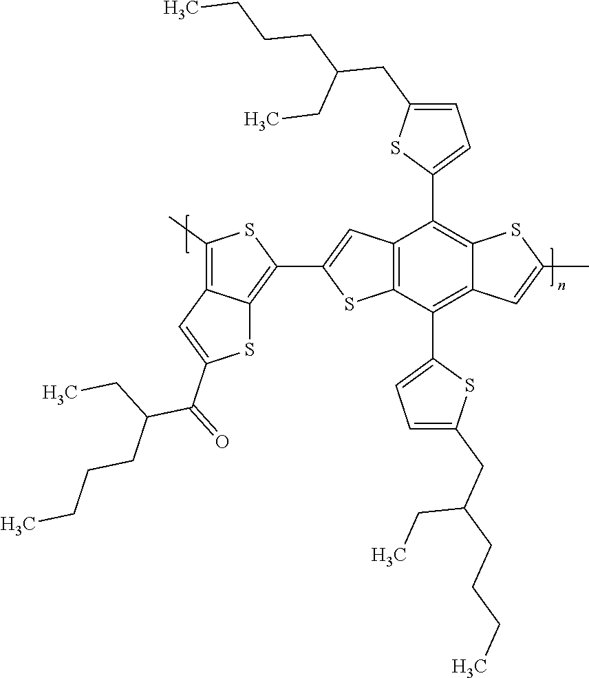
C12=C(C(C3=CC=C(CC(CCCC)CC)S3)=C3C(=C1C1=CC=C(CC(CC)CCCC)S1)SC(C)=C3)SC(C1=C3C(=C(C)S1)C=C(C(=O)C(CC)CCCC)S3)=C2
